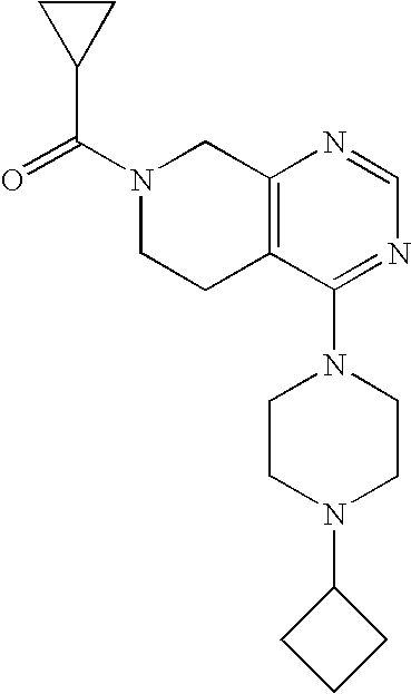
O=C(N1CCC2=C(C1)N=CN=C2N1CCN(C2CCC2)CC1)C1CC1
